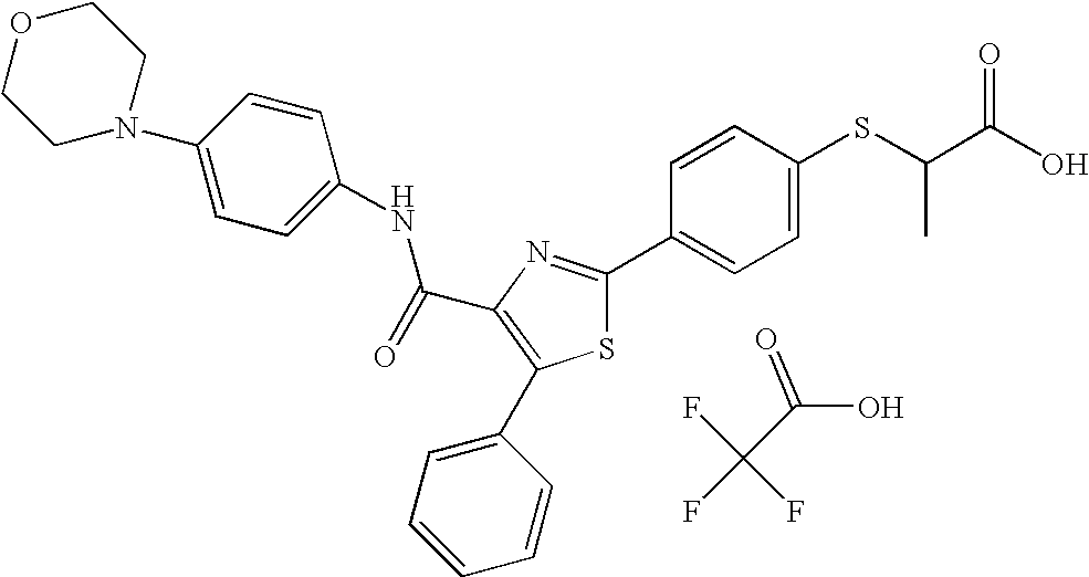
C(C1=C(C2=CC=CC=C2)SC(C2=CC=C(SC(C(O)=O)C)C=C2)=N1)(NC1=CC=C(N2CCOCC2)C=C1)=O.FC(F)(F)C(O)=O
